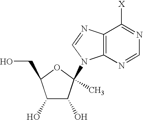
C12=C(N=CN=C1[X])N(C1(C)C(O)C(O)C(CO)O1)C=N2
